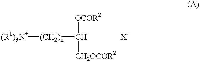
[(R1)3N+][(CH2)n]C([OCOR2])[CH2OCOR2].[X-]
